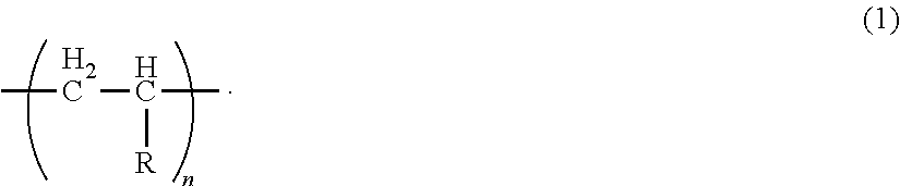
CCC(C)[R]
